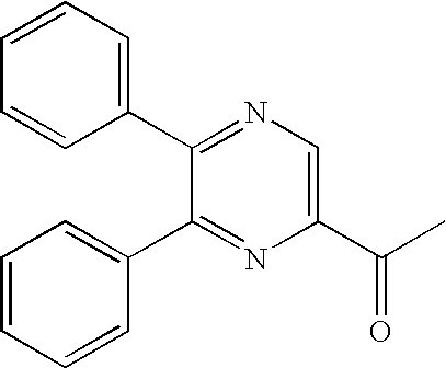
C1=CC=C(C2=NC=C(C(C)=O)N=C2C2=CC=CC=C2)C=C1
